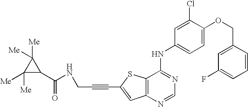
C12=C(SC(C#CCNC(=O)C3C([Me])([Me])C3([Me])[Me])=C1)C(NC1=CC=C(OCC3=CC(F)=CC=C3)C(Cl)=C1)=NC=N2
